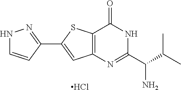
C12=C(SC(C3=NNC=C3)=C1)C(=O)NC(C(C(C)C)N)=N2.Cl
